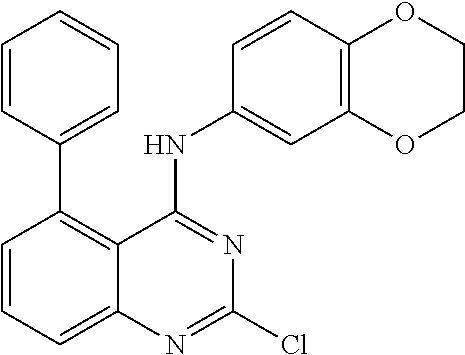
C1(C2=C3C(=CC=C2)N=C(Cl)N=C3NC2=CC3=C(C=C2)OCCO3)=CC=CC=C1
